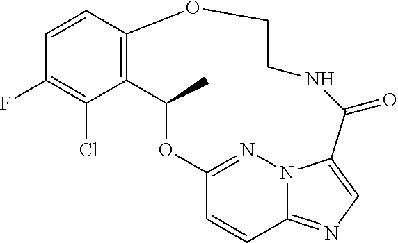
C1=CC2=C(C(Cl)=C1F)C(C)OC1=NN3C(=NC=C3C(=O)NCCO2)C=C1
